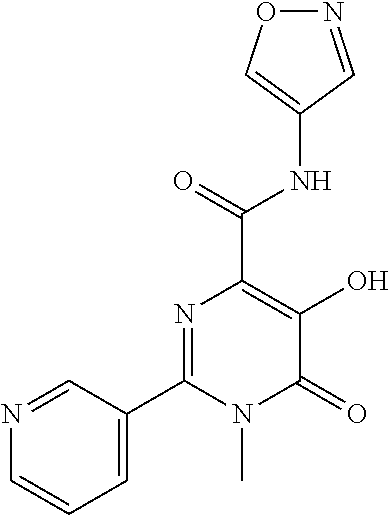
O1N=CC(NC(C2=C(O)C(=O)N(C)C(C3=CC=CN=C3)=N2)=O)=C1
